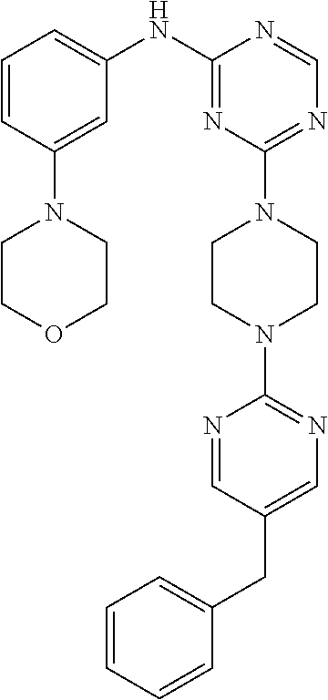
C1=CC=CC=C1CC1=CN=C(N2CCN(C3=NC=NC(NC4=CC=CC(N5CCOCC5)=C4)=N3)CC2)N=C1
